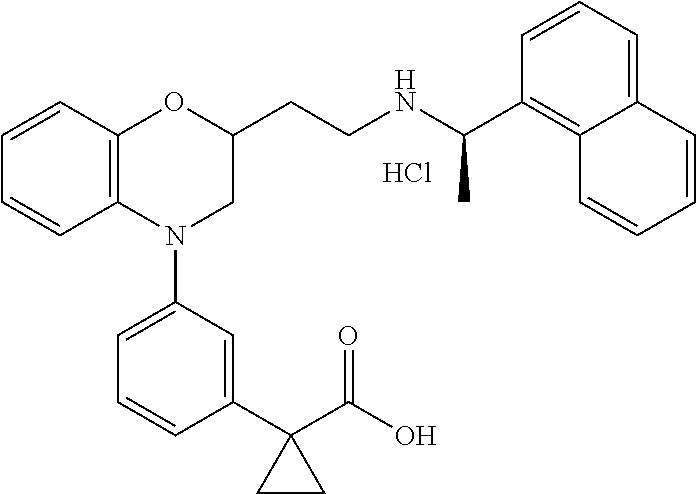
Cl.C1=CC2=C(C=C1)N(C1=CC=CC(C3(C(O)=O)CC3)=C1)CC(CCNC(C1=C3C(=CC=C1)C=CC=C3)C)O2
